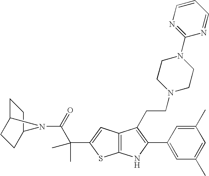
C1C2CCC(C1)N2C(C(C)(C)C1=CC2=C(S1)NC(C1=CC(C)=CC(C)=C1)=C2CCN1CCN(C2=NC=CC=N2)CC1)=O
